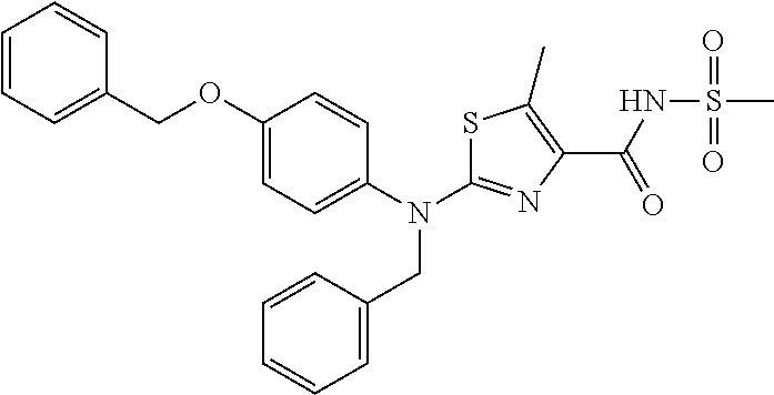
C1(OCC2=CC=CC=C2)=CC=C(N(CC2=CC=CC=C2)C2=NC(C(=O)NS(C)(=O)=O)=C(C)S2)C=C1
